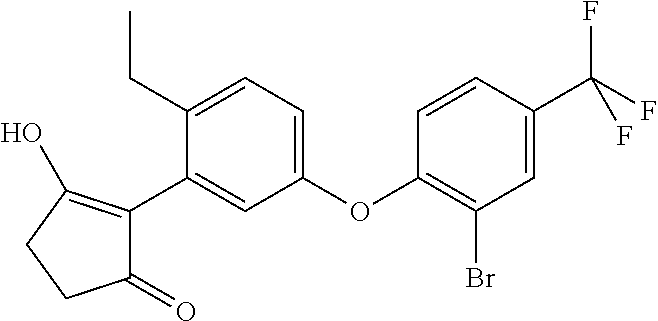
C1(=O)C(C2=CC(OC3=C(Br)C=C(C(F)(F)F)C=C3)=CC=C2CC)=C(O)CC1
